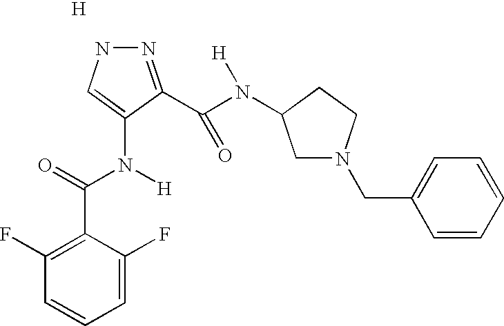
[H].N1N=C(C(N(C2CN(CC3=CC=CC=C3)CC2)[H])=O)C(N(C(=O)C2=C(F)C=CC=C2F)[H])=C1
